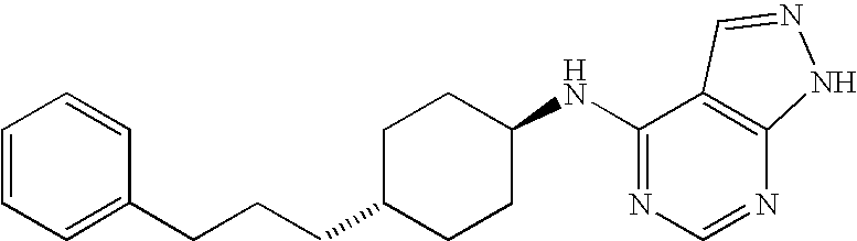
C(C1CCC(NC2=NC=NC3=C2C=NN3)CC1)CCC1=CC=CC=C1
